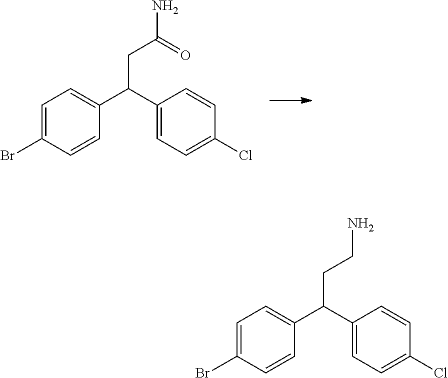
C1=C(Br)C=CC(C(C2=CC=C(Cl)C=C2)CC(N)=O)=C1.C1=C(Br)C=CC(C(C2=CC=C(Cl)C=C2)CCN)=C1
